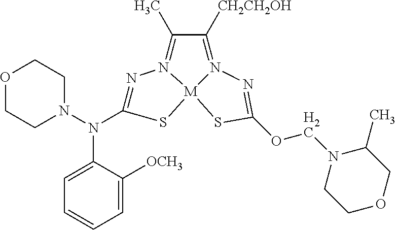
N1=C(N(N2CCOCC2)C2=CC=CC=C2[OCH3])S[M]23N1=C(C)C([CH2CH2OH])=N2N=C(OCN1CCOCC1C)S3
